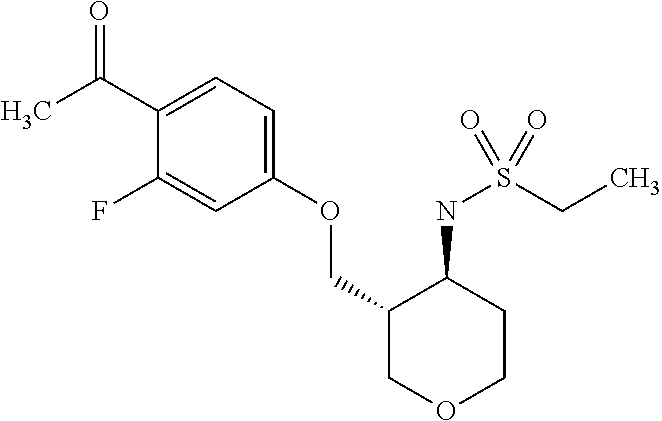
C(C1=CC=C(OCC2COCCC2NS(CC)(=O)=O)C=C1F)(C)=O
